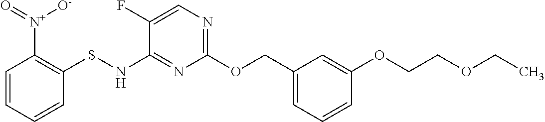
C1(COC2=NC=C(F)C(NSC3=C([N+](=O)[O-])C=CC=C3)=N2)=CC=CC(OCCOCC)=C1
